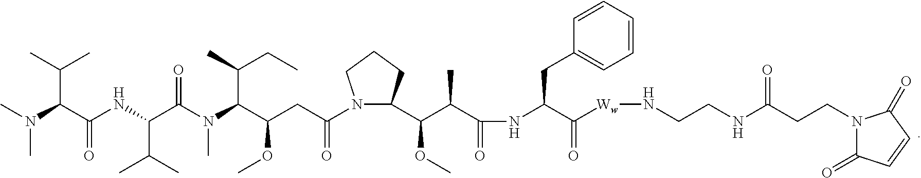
C(C(C(=O)NC(C(C)C)C(N(C)C(C(OC)CC(=O)N1C(C(C(C(=O)NC(C([Ww]NCCNC(CCN2C(=O)C=CC2=O)=O)=O)CC2=CC=CC=C2)C)OC)CCC1)C(C)CC)=O)N(C)C)(C)C
